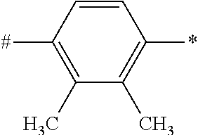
C1=CC([#])=C(C)C(C)=C1*
